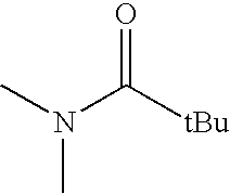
CN(C(=O)[tBu])C
